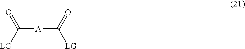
C([A]C([LG])=O)([LG])=O
